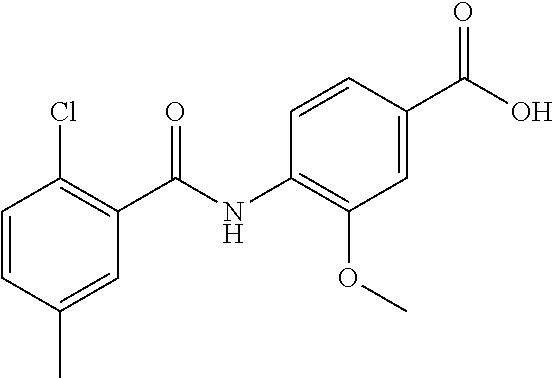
C1=CC(C)=CC(C(NC2=C(OC)C=C(C(O)=O)C=C2)=O)=C1Cl
